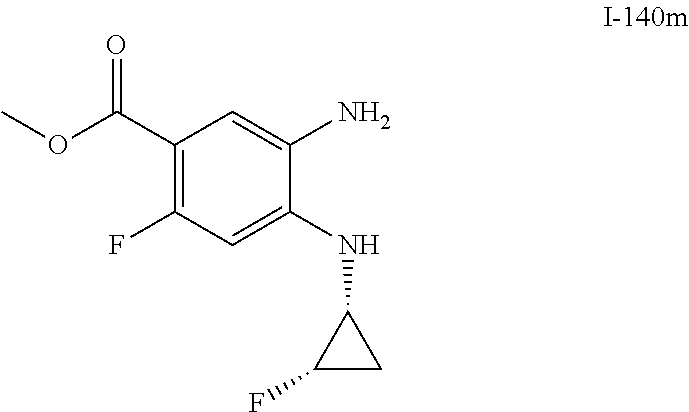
C1(C(OC)=O)=C(F)C=C(NC2C(F)C2)C(N)=C1
